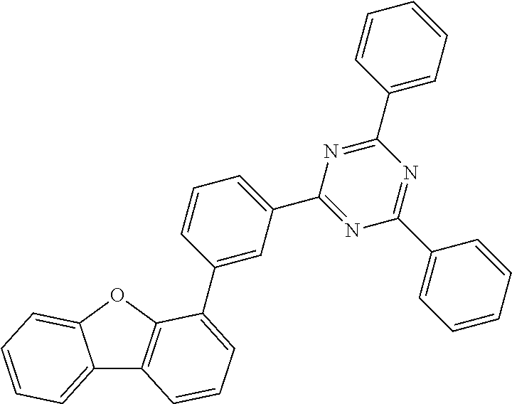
C12=CC=CC=C1OC1=C2C=CC=C1C1=CC(C2=NC(C3=CC=CC=C3)=NC(C3=CC=CC=C3)=N2)=CC=C1
